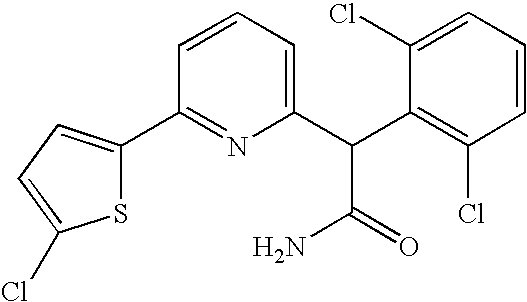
C1(C2=CC=C(Cl)S2)=NC(C(C2=C(Cl)C=CC=C2Cl)C(=O)N)=CC=C1
